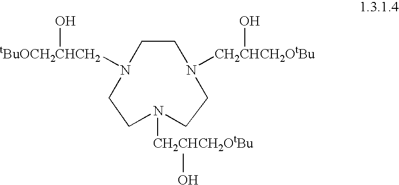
C1CN([CH2CHCH2OtBu]O)CCN([CH2CHCH2OtBu]O)CCN1[tBuOCH2CHCH2]O
